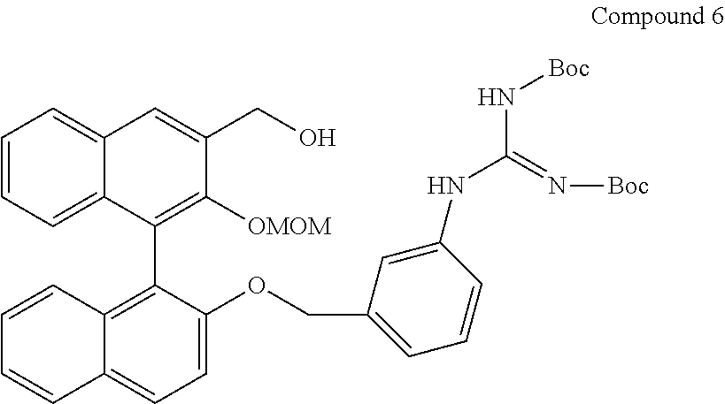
C1=CC=C2C(=C1)C=C(CO)C([OMOM])=C2C1=C2C(=CC=C1OCC1=CC=CC(NC(N[Boc])=N[Boc])=C1)C=CC=C2
